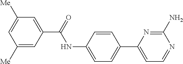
C1([Me])=CC(C(=O)NC2=CC=C(C3=CC=NC(N)=N3)C=C2)=CC([Me])=C1
